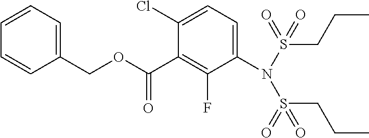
C1=C(Cl)C(C(OCC2=CC=CC=C2)=O)=C(F)C(N(S(=O)(CCC)=O)S(=O)(CCC)=O)=C1
